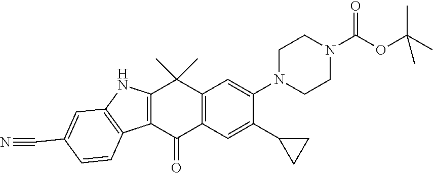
C1CN(C2=CC3=C(C=C2C2CC2)C(=O)C2=C(C3(C)C)NC3=C2C=CC(C#N)=C3)CCN1C(=O)OC(C)(C)C
